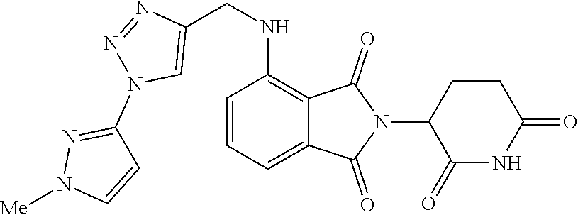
C1=CC=C2C(=C1NCC1=CN(C3=NN([Me])C=C3)N=N1)C(=O)N(C1C(=O)NC(=O)CC1)C2=O
